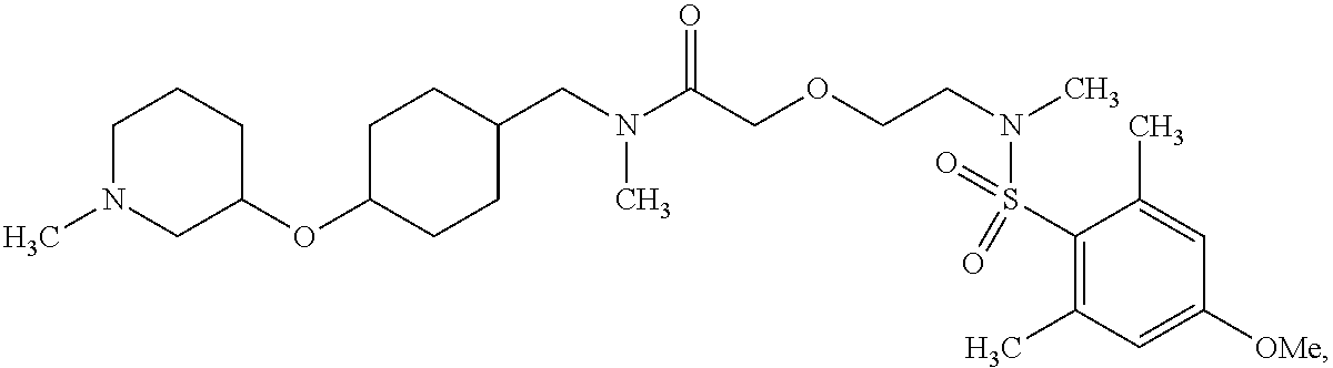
N(C(COCCN(C)S(C1=C(C)C=C([OMe])C=C1C)(=O)=O)=O)(C)CC1CCC(OC2CCCN(C)C2)CC1
